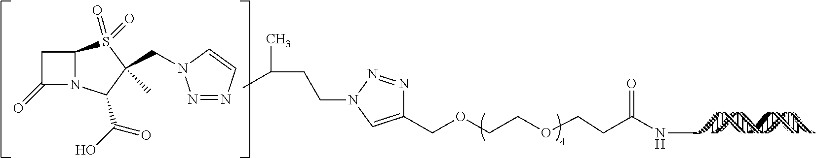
C1(COCCOCCC(NC)=O)=CN(CCC(C)C)N=N1.C1C(=O)N2C1S(=O)(=O)C(CN1N=NC=C1)(C)C2C(O)=O
